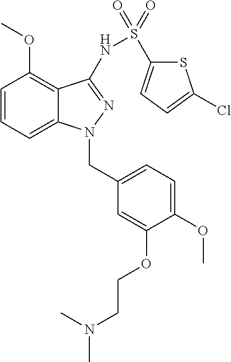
C1=CC=C2C(=C1OC)C(NS(=O)(=O)C1=CC=C(Cl)S1)=NN2CC1=CC=C(OC)C(OCCN(C)C)=C1
